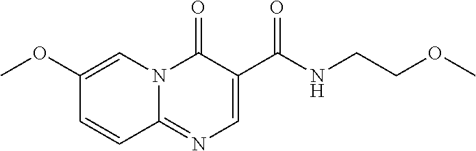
C1(OC)=CN2C(=NC=C(C(NCCOC)=O)C2=O)C=C1
